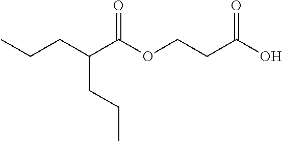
CCCC(C(OCCC(O)=O)=O)CCC
